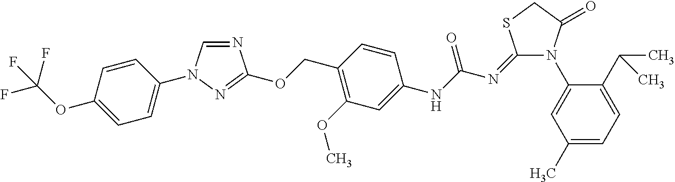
N1=CN(C2=CC=C(OC(F)(F)F)C=C2)N=C1OCC1=C(OC)C=C(NC(N=C2N(C3=CC(C)=CC=C3C(C)C)C(=O)CS2)=O)C=C1
